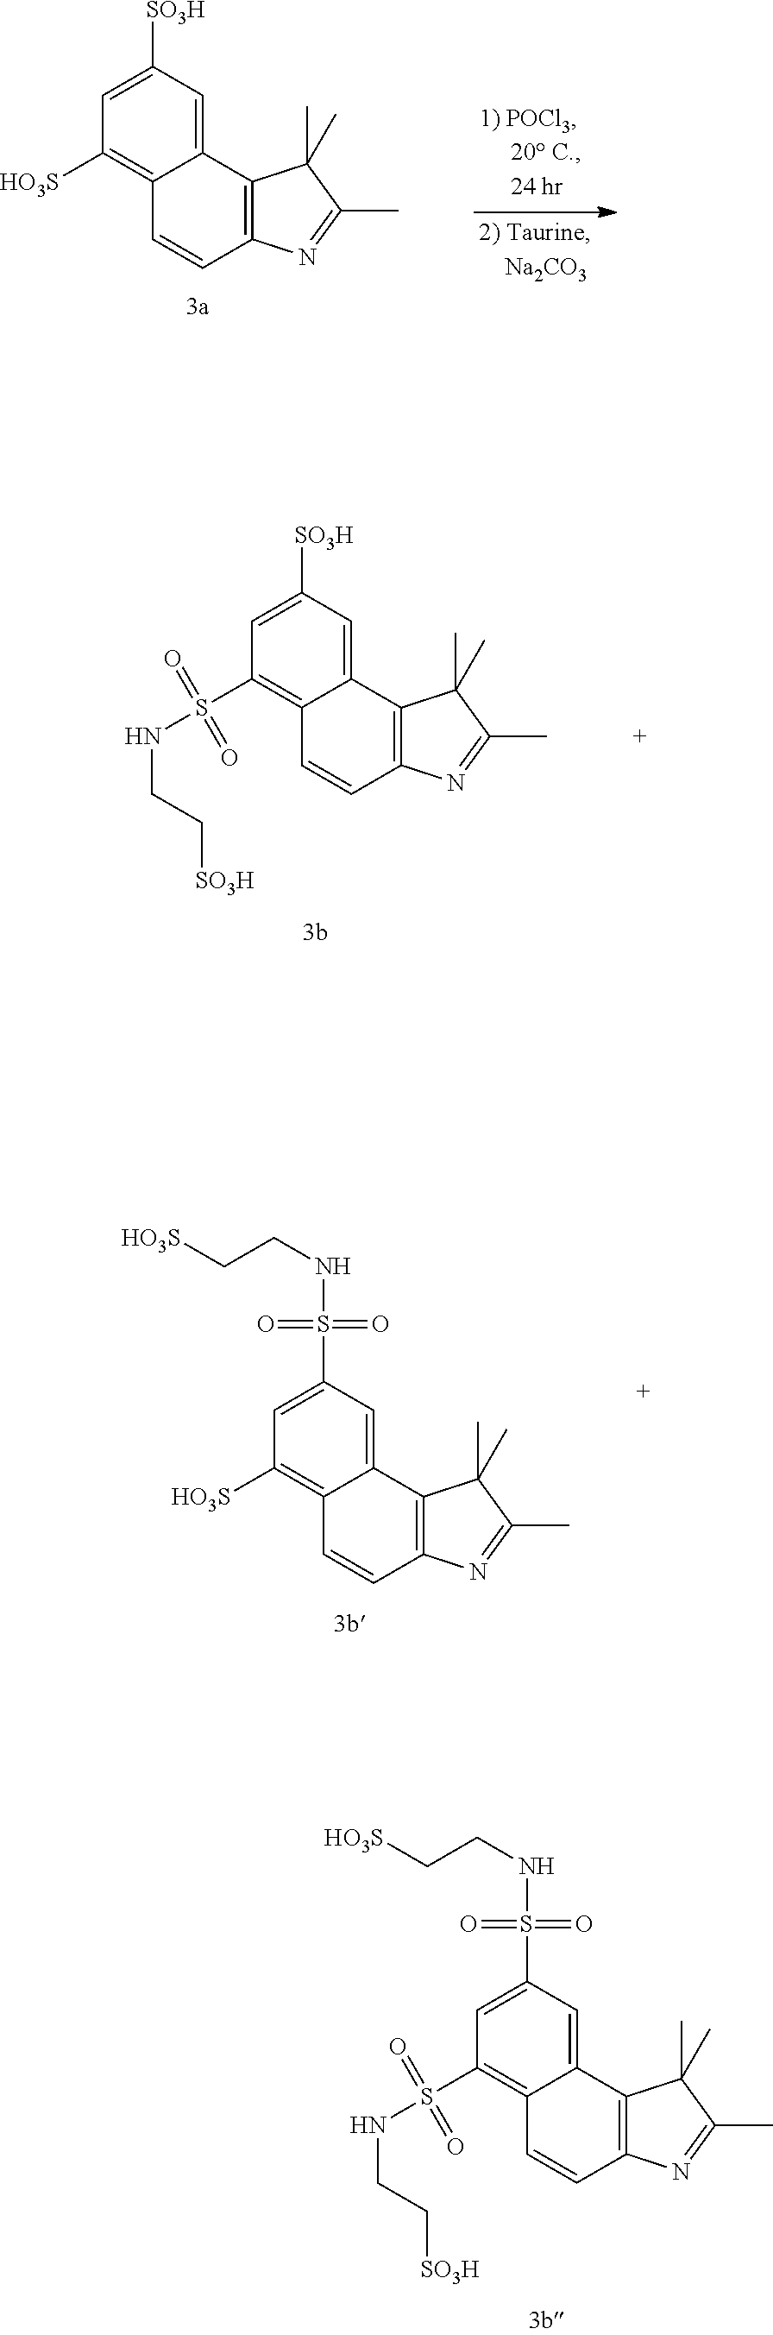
C1=C([SO3H])C=C2C(=C1[HO3S])C=CC1=C2C(C)(C)C(C)=N1.C1=C([SO3H])C=C2C(=C1S(NCC[SO3H])(=O)=O)C=CC1=C2C(C)(C)C(C)=N1.C1=C(S(NCC[HO3S])(=O)=O)C=C2C(=C1[HO3S])C=CC1=C2C(C)(C)C(C)=N1.C1=C(S(NCC[HO3S])(=O)=O)C=C2C(=C1S(NCC[SO3H])(=O)=O)C=CC1=C2C(C)(C)C(C)=N1
